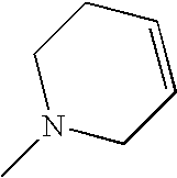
CN1CC=CCC1
